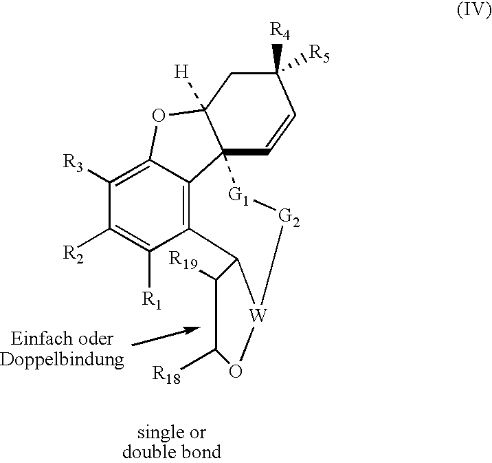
C12=C3C([R1])=C([R2])C([R3])=C1OC1([H])C2(C=CC([R4])([R5])C1)[G1][G2][W]1C3C([R19])C([R18])O1
